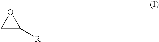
C1C([R])O1
